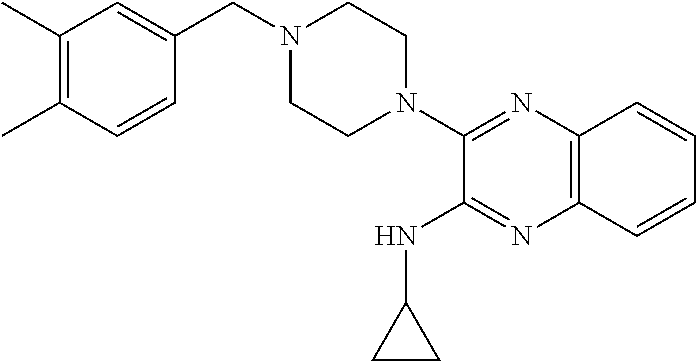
C1(C)=C(C)C=CC(CN2CCN(C3=NC4=C(N=C3NC3CC3)C=CC=C4)CC2)=C1
